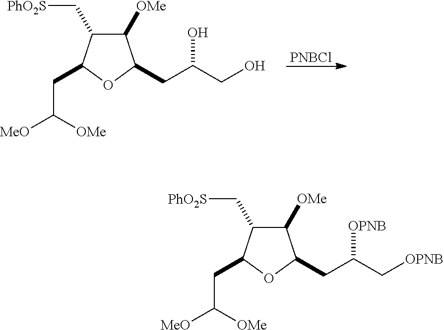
[PNBCl].C1([OMe])C(C[PhO2S])C(CC([MeO])[OMe])OC1CC(CO)O.C1([OMe])C(C[PhO2S])C(CC([MeO])[OMe])OC1CC(C[OPNB])[OPNB]
